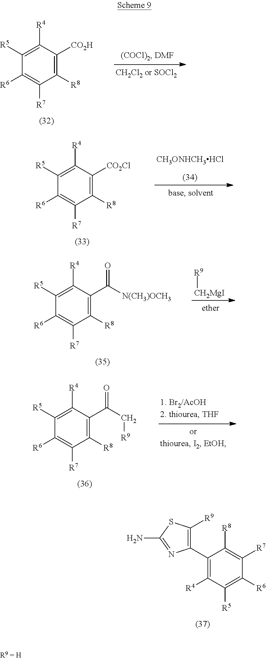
C1(C2=C([R9])SC(N)=N2)=C([R4])C([R5])=C([R6])C([R7])=C1[R8].C1([R5])=C([R4])C([CO2H])=C([R8])C([R7])=C1[R6].C1([R5])=C([R4])C(C([N(CH3)OCH3])=O)=C([R8])C([R7])=C1[R6].[R9][CH2MgI].C1([R5])=C([R4])C(C(C[R9])=O)=C([R8])C([R7])=C1[R6].C1([R5])=C([R4])C([CO2Cl])=C([R8])C([R7])=C1[R6].[CH3ONHCH3HCl]
